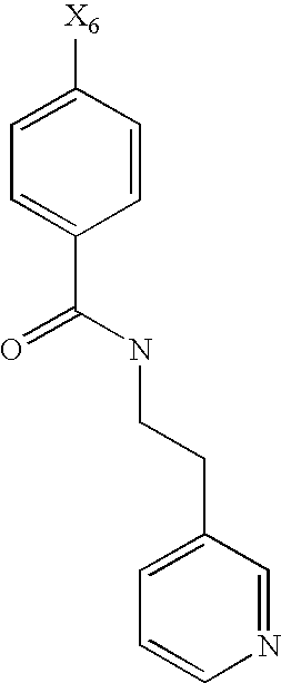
C1=C([X6])C=CC(C(NCCC2=CC=CN=C2)=O)=C1
